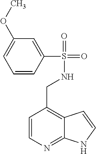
C1=CN=C2C(=C1CNS(=O)(=O)C1=CC(OC)=CC=C1)C=CN2
